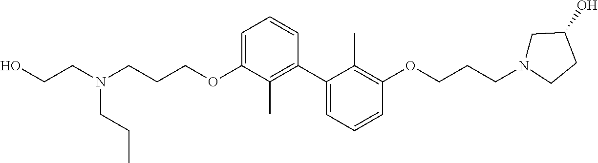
C1=C(OCCCN(CCO)CCC)C(C)=C(C2=CC=CC(OCCCN3CC(O)CC3)=C2C)C=C1
